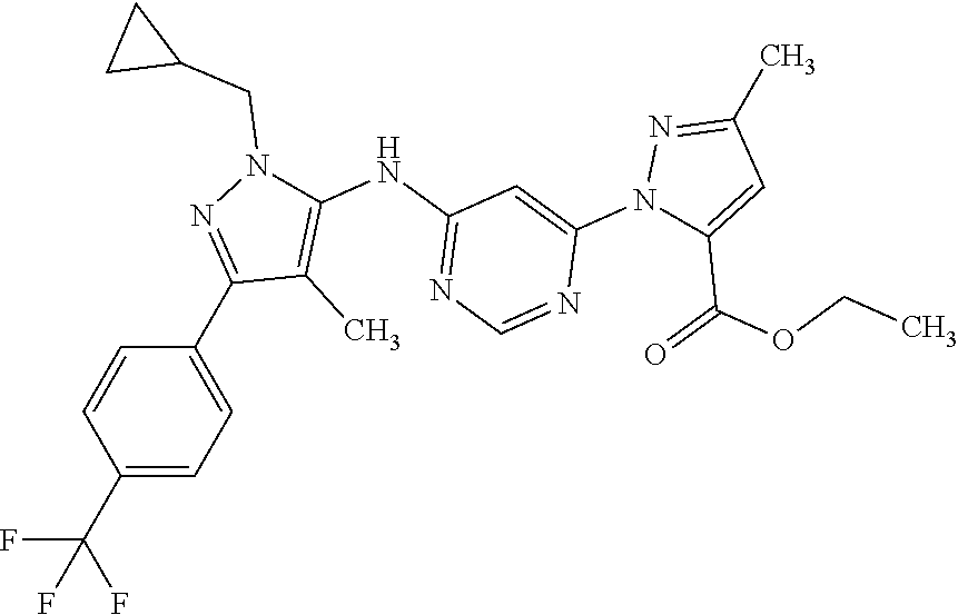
C1(C(F)(F)F)=CC=C(C2=NN(CC3CC3)C(NC3=NC=NC(N4C(C(=O)OCC)=CC(C)=N4)=C3)=C2C)C=C1
